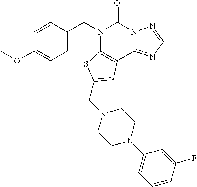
C1=C(CN2C3=C(C4=NC=NN4C2=O)C=C(CN2CCN(C4=CC=CC(F)=C4)CC2)S3)C=CC(OC)=C1
